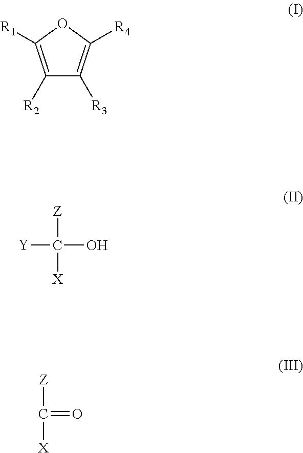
C1([R2])=C([R1])OC([R4])=C1[R3].[Y]C(O)([Z])[X].C(=O)([Z])[X]
